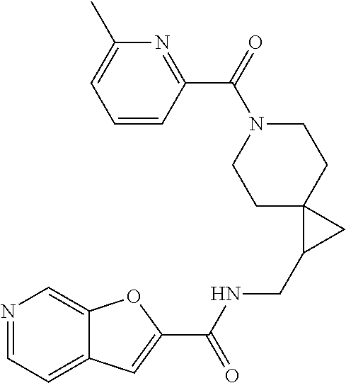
C1=CC(C(=O)N2CCC3(CC2)C(CNC(C2=CC4=CC=NC=C4O2)=O)C3)=NC(C)=C1
